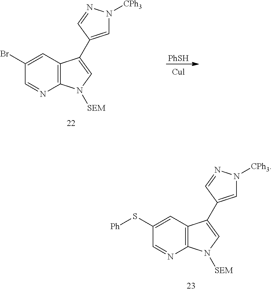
C12=C(C=C(Br)C=N1)C(C1=CN([CPh3])N=C1)=CN2[SEM].[PhSH].C12=C(C=C(S[Ph])C=N1)C(C1=CN([CPh3])N=C1)=CN2[SEM]
